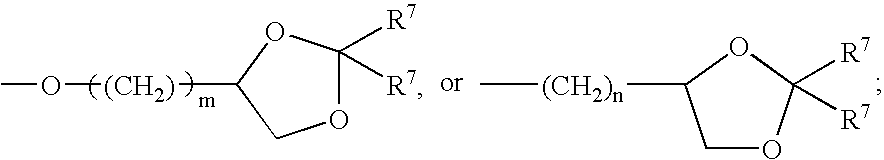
O1C([R7])([R7])OC([(CH2)]OC)C1.[(CH2)n](C)C1COC([R7])([R7])O1
